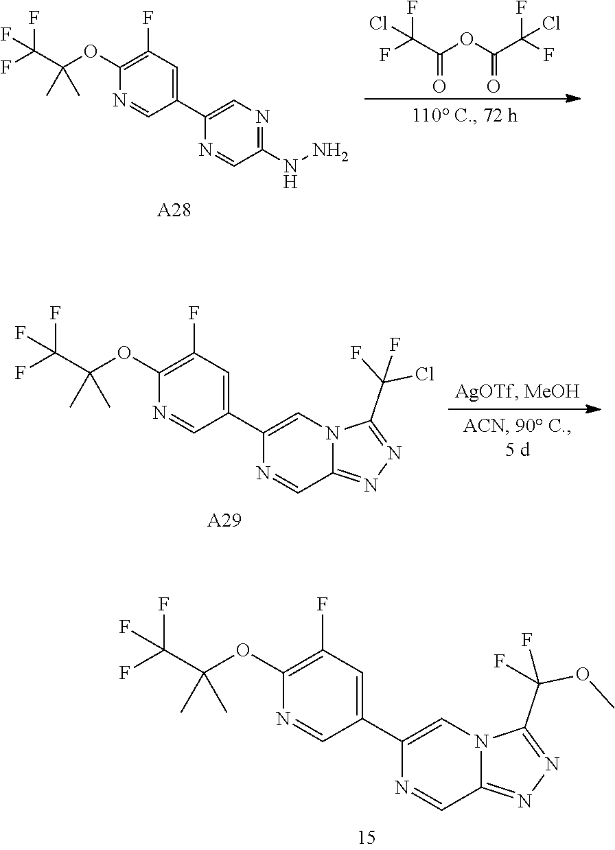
C1(OC(C(F)(F)F)(C)C)=C(F)C=C(C2=CN3C(=NN=C3C(F)(OC)F)C=N2)C=N1.C1(OC(C(F)(F)F)(C)C)=C(F)C=C(C2=CN=C(NN)C=N2)C=N1.[A28].FC(C(OC(C(F)(F)Cl)=O)=O)(F)Cl.C1(OC(C(F)(F)F)(C)C)=C(F)C=C(C2=CN3C(=NN=C3C(F)(Cl)F)C=N2)C=N1.[A29]
